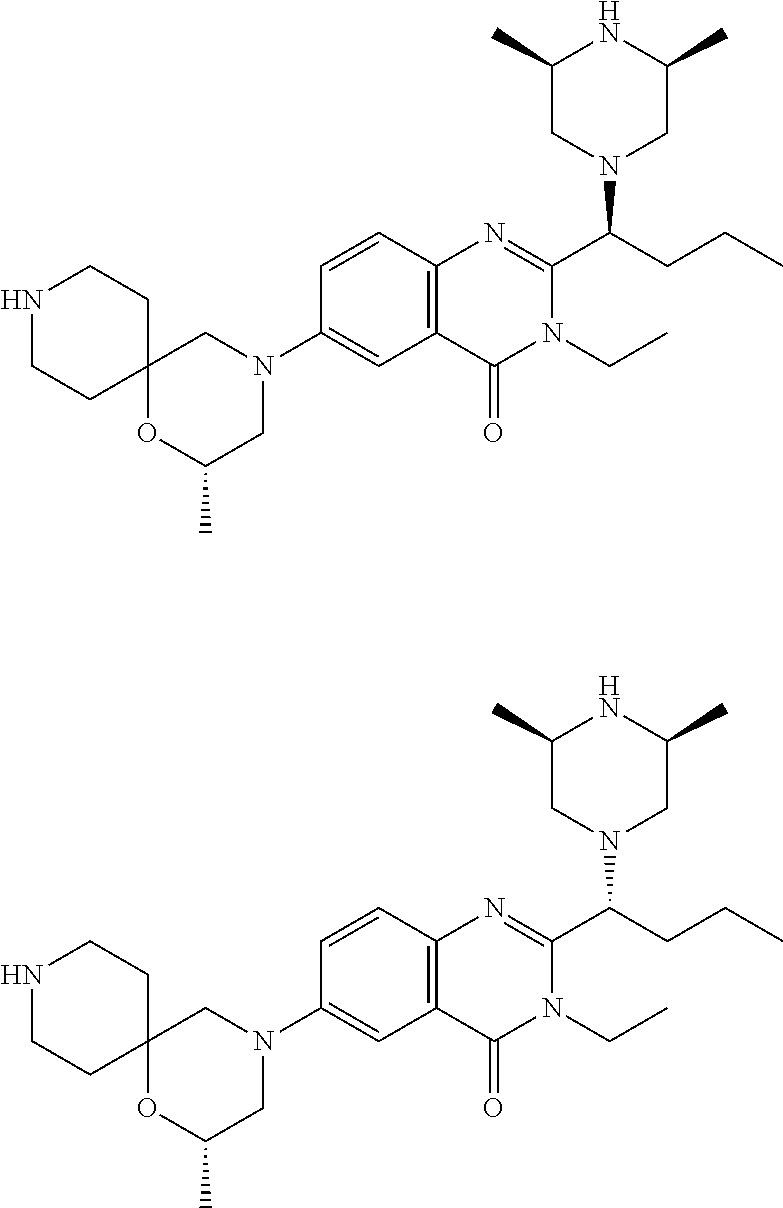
C1=CC2=C(C=C1N1CC(C)OC3(C1)CCNCC3)C(=O)N(CC)C(C(CCC)N1CC(C)NC(C)C1)=N2.C1=CC2=C(C=C1N1CC(C)OC3(C1)CCNCC3)C(=O)N(CC)C(C(CCC)N1CC(C)NC(C)C1)=N2
